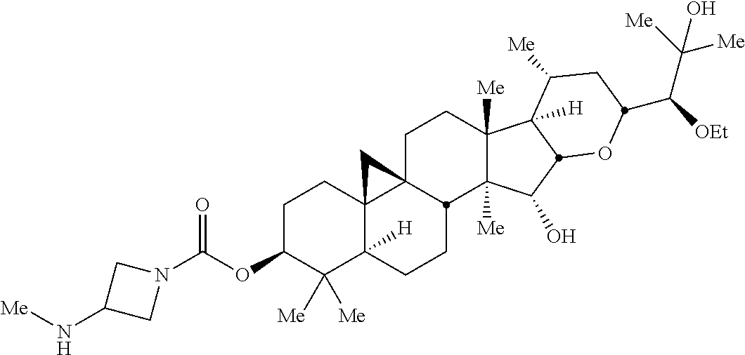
C1C(OC(N2CC(N[Me])C2)=O)C([Me])([Me])C2([H])C3(C1)C1(CCC4([Me])C([Me])(C(O)C5C4([H])C([Me])CC(C([OEt])C([Me])([Me])O)O5)C1CC2)C3
